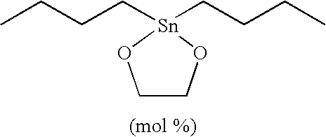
C1CO[Sn](CCCC)(CCCC)O1
